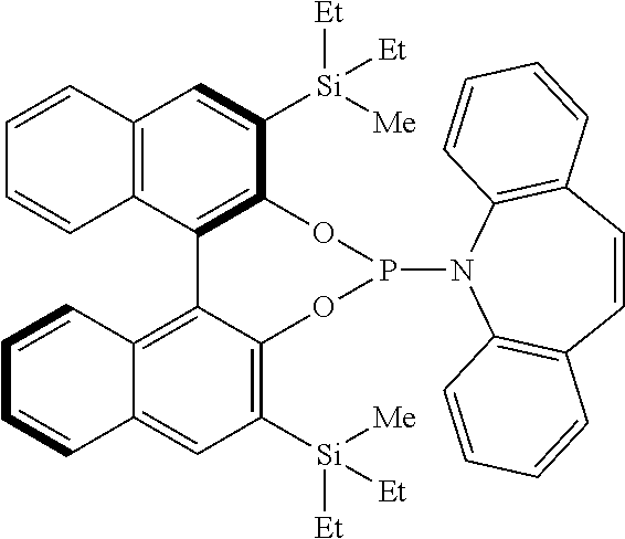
C12=C(C3=C(C([Si]([Me])([Et])[Et])=C1)OP(N1C4=C(C=CC5=C1C=CC=C5)C=CC=C4)OC1=C([Si]([Me])([Et])[Et])C=C4C(=C31)C=CC=C4)C=CC=C2
